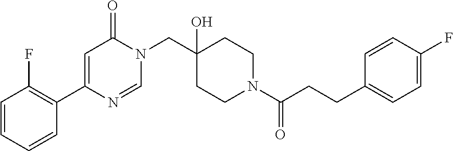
N1(CC2(O)CCN(C(=O)CCC3=CC=C(F)C=C3)CC2)C(=O)C=C(C2=C(F)C=CC=C2)N=C1
